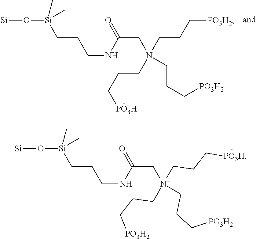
O([Si](CCCNC(C[N+](CCC[PO3H2])(CCC[PO3H2])CCC[PO3H])=O)(C)C)[Si].O([Si](CCCNC(C[N+](CCC[PO3H])(CCC[PO3H2])CCC[PO3H2])=O)(C)C)[Si]
